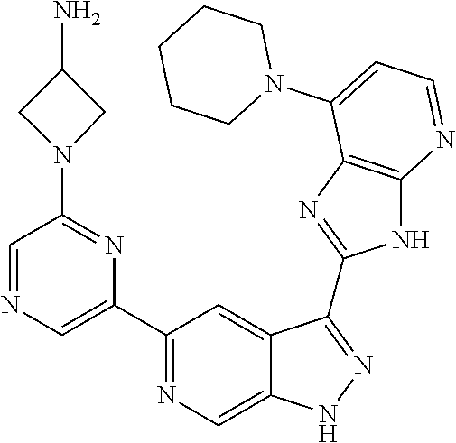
C1(C2=NC=C3C(=C2)C(C2=NC4=C(N2)N=CC=C4N2CCCCC2)=NN3)=CN=CC(N2CC(N)C2)=N1
